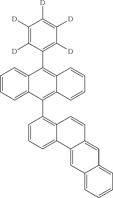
C1=CC=C2C(=C1)C(C1=C([D])C([D])=C([D])C([D])=C1[D])=C1C(=C2C2=C3C(=CC=C2)C2=CC4=CC=CC=C4C=C2C=C3)C=CC=C1
